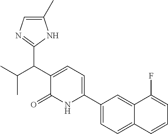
C1(C2=CC=C(C(C(C)C)C3=NC=C(C)N3)C(=O)N2)=CC=C2C(=C1)C(F)=CC=C2
